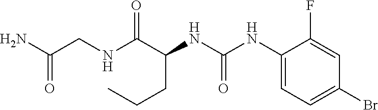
N(C(C(NC(NC1=CC=C(Br)C=C1F)=O)CCC)=O)CC(N)=O
